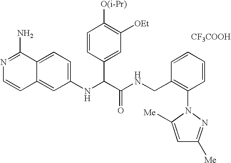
C1(NC(C(NCC2=C(N3C([Me])=CC([Me])=N3)C=CC=C2)=O)C2=CC([OEt])=C([O(i-Pr)])C=C2)=CC=C2C(=C1)C=CN=C2N.[CF3COOH]
